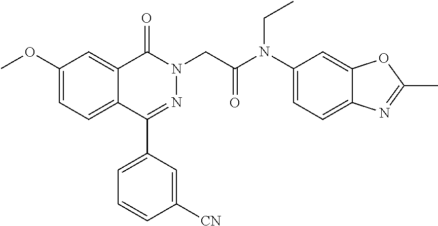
C1(OC)=CC=C2C(=C1)C(=O)N(CC(=O)N(C1=CC=C3C(=C1)OC(C)=N3)CC)N=C2C1=CC=CC([CN])=C1
